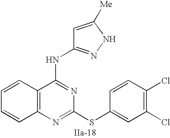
C12=C(N=C(SC3=CC(Cl)=C(Cl)C=C3)N=C1NC1=NNC([Me])=C1)C=CC=C2
